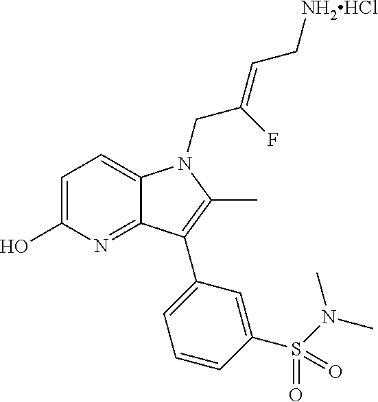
C1=C(O)N=C2C(=C1)N(CC(=CC[NH2HCl])F)C(C)=C2C1=CC=CC(S(N(C)C)(=O)=O)=C1
